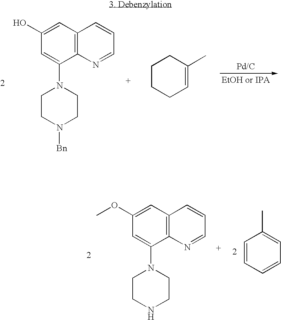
C1=CC=CC=C1C.C1=C(N2CCNCC2)C2=C(C=C1OC)C=CC=N2.C1=C(N2CCN([Bn])CC2)C2=C(C=C1O)C=CC=N2.C1CCC=C(C)C1
